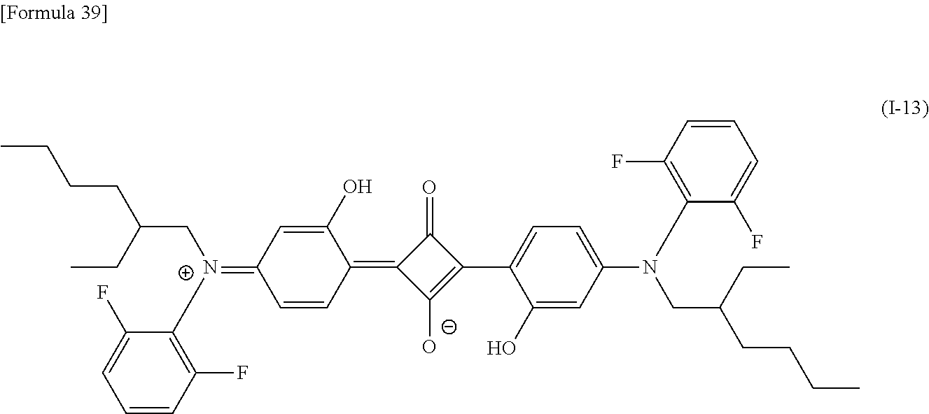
C1(=O)C(C2=CC=C(N(CC(CCCC)CC)C3=C(F)C=CC=C3F)C=C2O)=C([O-])C1=C1C(O)=CC(=[N+](CC(CCCC)CC)C2=C(F)C=CC=C2F)C=C1
